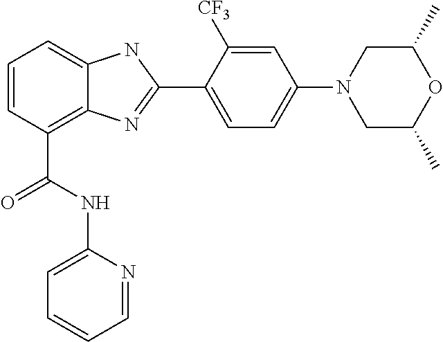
C1=CC(C(NC2=CC=CC=N2)=O)=C2C(=C1)NC(C1=CC=C(N3CC(C)OC(C)C3)C=C1[CF3])=N2
